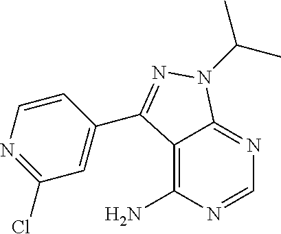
C12=C(N)N=CN=C1N(C(C)C)N=C2C1=CC(Cl)=NC=C1
